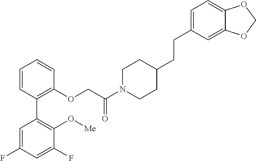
C1=CC(C2=C(O[Me])C(F)=CC(F)=C2)=C(OCC(N2CCC(CCC3=CC=C4C(=C3)OCO4)CC2)=O)C=C1
